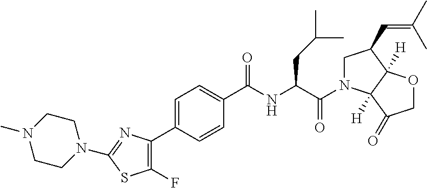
C1(C2=CC=C(C(NC(CC(C)C)C(N3CC(C=C(C)C)C4([H])C3([H])C(=O)CO4)=O)=O)C=C2)=C(F)SC(N2CCN(C)CC2)=N1
